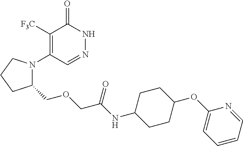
C1([F3C])=C(N2C(COCC(=O)NC3CCC(OC4=CC=CC=N4)CC3)CCC2)C=NNC1=O
